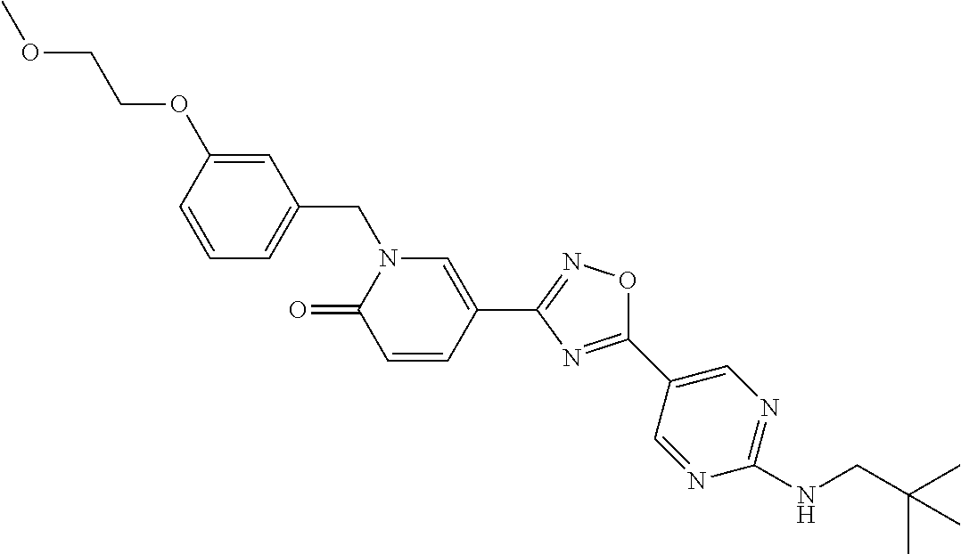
C1=CC(OCCOC)=CC(CN2C(=O)C=CC(C3=NOC(C4=CN=C(NCC(C)(C)C)N=C4)=N3)=C2)=C1
